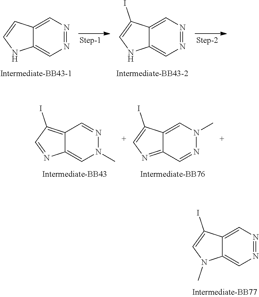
C12=CN=NC=C1N(C)C=C2I.C12=CN=NC=C1NC=C2.C12=CN=NC=C1NC=C2I.C12=C(I)C=NC1=CN(C)N=C2.C12=CN(C)N=CC1=NC=C2I
